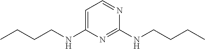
C1=C(NCCCC)N=C(NCCCC)N=C1
